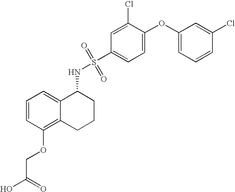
C1=CC(OCC(O)=O)=C2C(=C1)C(NS(=O)(=O)C1=CC=C(OC3=CC=CC(Cl)=C3)C(Cl)=C1)CCC2
